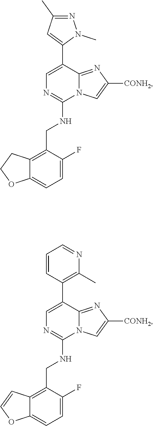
C1=C(F)C(CNC2=NC=C(C3=CC(C)=NN3C)C3=NC([CONH2])=CN23)=C2C(=C1)OCC2.C1=C(F)C(CNC2=NC=C(C3=C(C)N=CC=C3)C3=NC([CONH2])=CN23)=C2C(=C1)OC=C2
